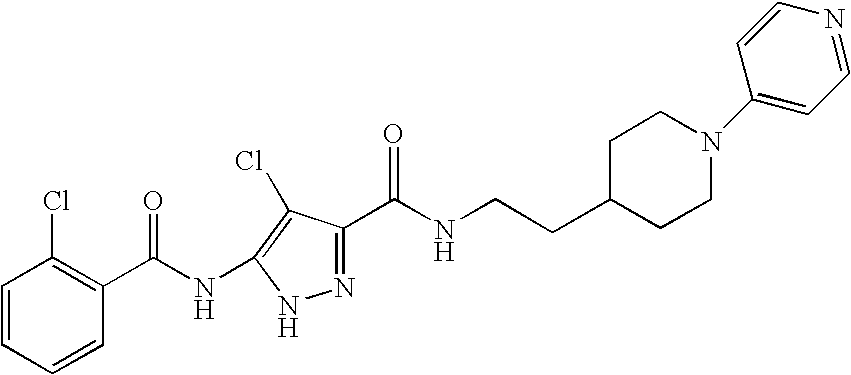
C1=CC=CC(C(=O)NC2=C(Cl)C(C(NCCC3CCN(C4=CC=NC=C4)CC3)=O)=NN2)=C1Cl
